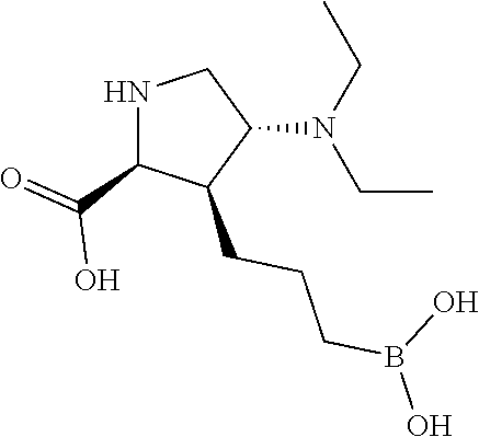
N(C1CNC(C(=O)O)C1CCCB(O)O)(CC)CC
